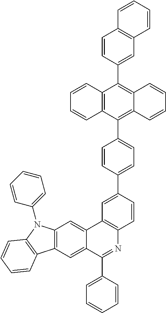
C12=C(C=C3C(=C1)C1=C(N=C3C3=CC=CC=C3)C=CC(C3=CC=C(C4=C5C(=C(C6=CC7=C(C=C6)C=CC=C7)C6=C4C=CC=C6)C=CC=C5)C=C3)=C1)C1=C(N2C2=CC=CC=C2)C=CC=C1
